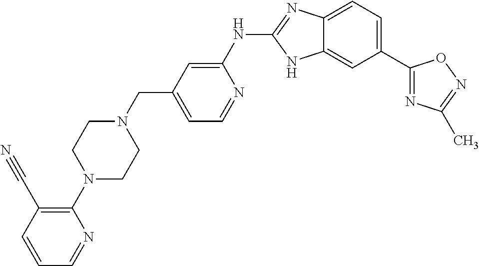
C12=CC=C(C3=NC(C)=NO3)C=C1NC(NC1=CC(CN3CCN(C4=C(C#N)C=CC=N4)CC3)=CC=N1)=N2
